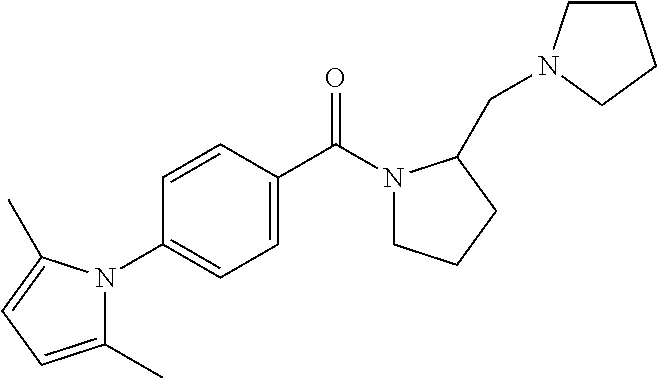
C1=C(N2C(C)=CC=C2C)C=CC(C(N2CCCC2CN2CCCC2)=O)=C1
